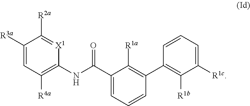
C1=C(C(NC2=C([R4a])C=C([R3a])C([R2a])=[X1]2)=O)C([R1a])=C(C2=C([R1b])C([R1c])=CC=C2)C=C1
